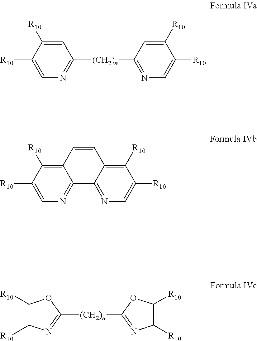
C1=C([R10])C([R10])=CN=C1[(CH2)n]C1=NC=C([R10])C([R10])=C1.C12=C([R10])C([R10])=CN=C1C1=NC=C([R10])C([R10])=C1C=C2.C1([R10])C([R10])N=C([(CH2)n]C2=NC([R10])C([R10])O2)O1
